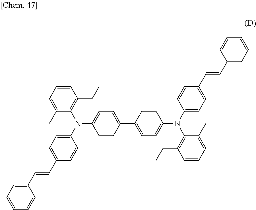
C1=CC(C2=CC=C(N(C3=CC=C(C=CC4=CC=CC=C4)C=C3)C3=C(CC)C=CC=C3C)C=C2)=CC=C1N(C1=CC=C(C=CC2=CC=CC=C2)C=C1)C1=C(CC)C=CC=C1C
